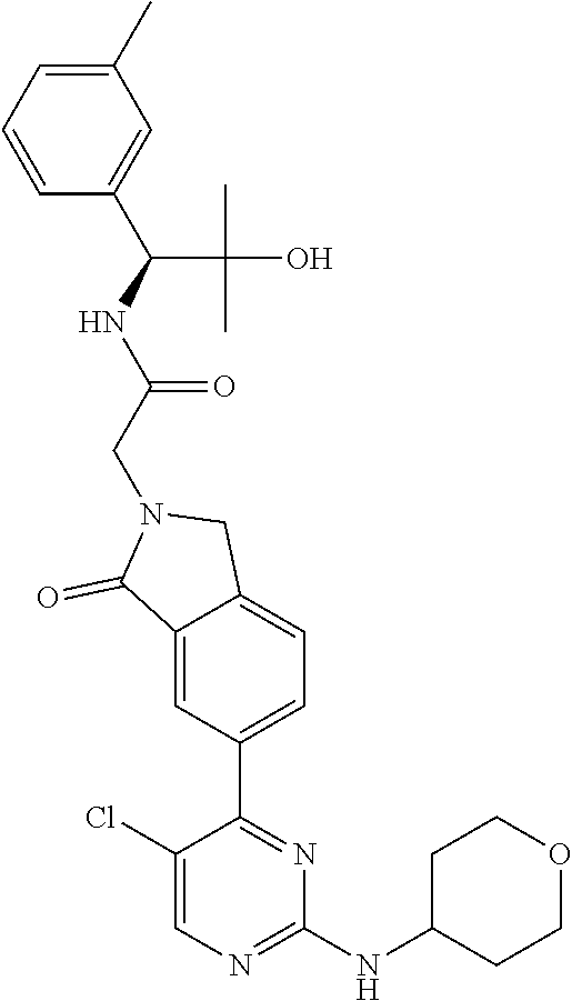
C1=CC=C(C)C=C1C(NC(CN1C(=O)C2=CC(C3=NC(NC4CCOCC4)=NC=C3Cl)=CC=C2C1)=O)C(O)(C)C
